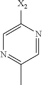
C1=NC([X2])=CN=C1C
